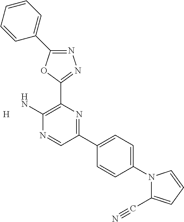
[H].N1=C(C2=CC=CC=C2)OC(C2=C(N)N=CC(C3=CC=C(N4C(C#N)=CC=C4)C=C3)=N2)=N1
